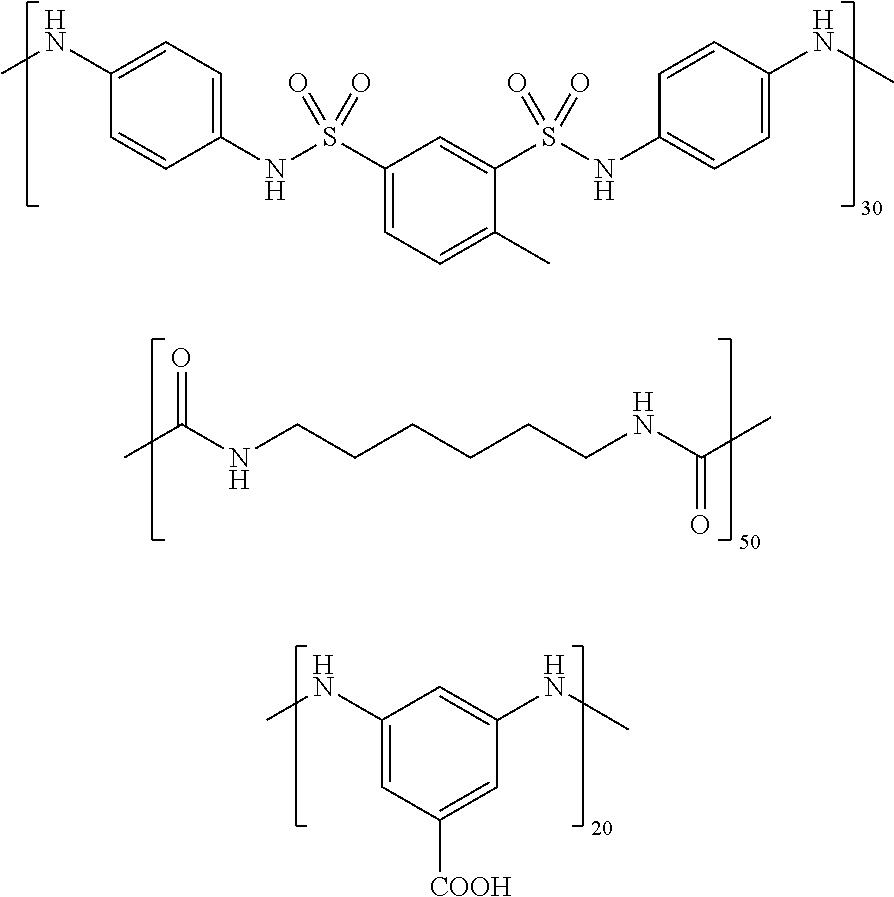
CNC1=CC=C(NS(C2=CC=C(C)C(S(NC3=CC=C(NC)C=C3)(=O)=O)=C2)(=O)=O)C=C1.CC(NCCCCCCNC(=O)C)=O.CNC1=CC([COOH])=CC(NC)=C1
